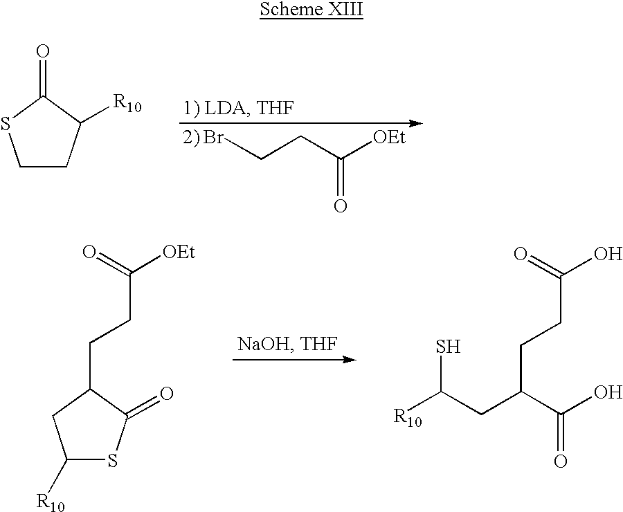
C1CC([R10])C(=O)S1.BrCCC([OEt])=O.C1([R10])SC(=O)C(CCC(=O)[OEt])C1.[R10]C(S)CC(CCC(=O)O)C(=O)O
